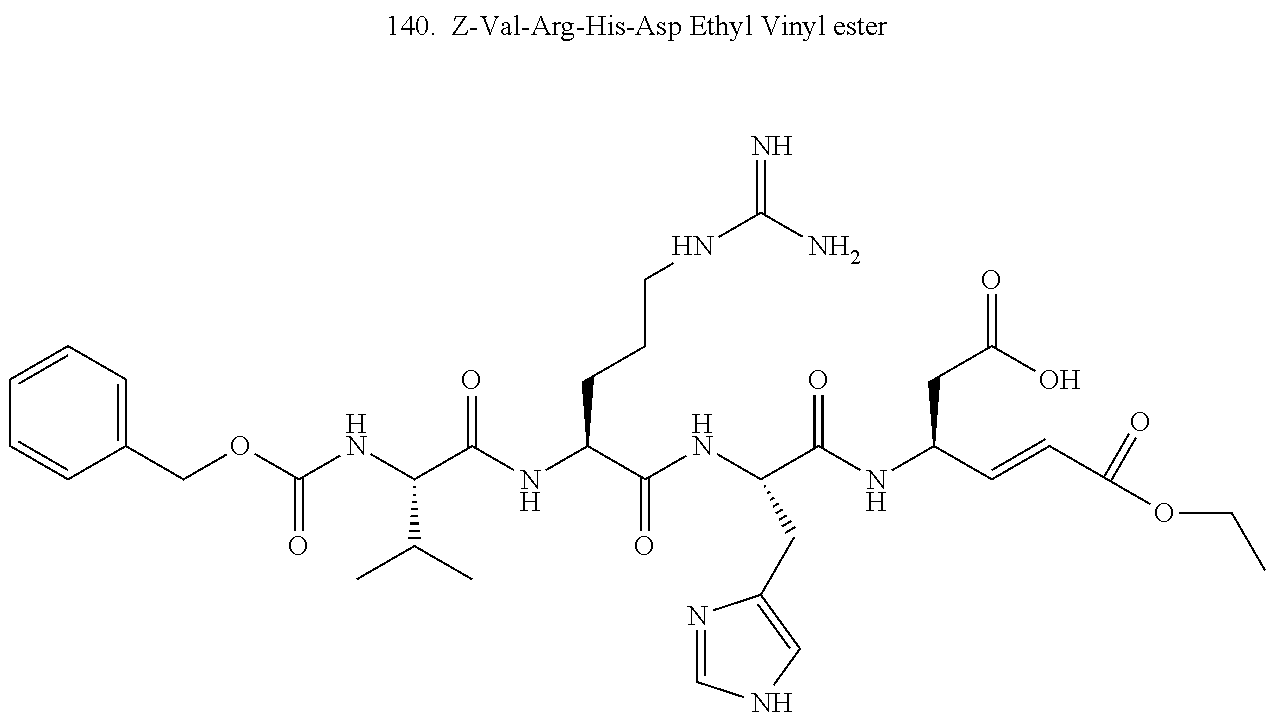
C1=CC=C(COC(NC(C(NC(C(NC(C(=O)NC(CC(O)=O)C=CC(=O)OCC)CC2=CNC=N2)=O)CCCNC(=N)N)=O)C(C)C)=O)C=C1
